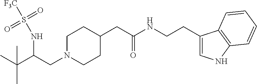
C1N(CC(C(C)(C)C)NS([F3C])(=O)=O)CCC(CC(NCCC2=CNC3=C2C=CC=C3)=O)C1
